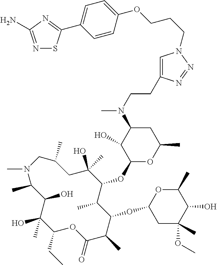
C1(O)(C)C(CC)OC(=O)C(C)C(OC2CC(OC)(C)C(O)C(C)O2)C(C)C(OC2OC(C)CC(N(C)CCC3=CN(CCCOC4=CC=C(C5=NC(N)=NS5)C=C4)N=N3)C2O)C(O)(C)CC(C)CN(C)C(C)C1O
